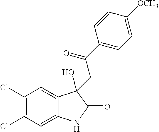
C1(Cl)=C(Cl)C=C2C(=C1)C(O)(CC(C1=CC=C([OCH3])C=C1)=O)C(=O)N2
